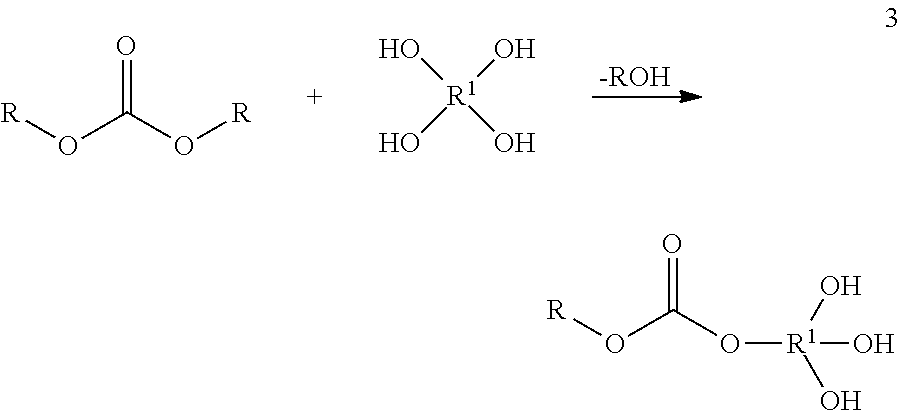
[-ROH].[R]OC(O[R])=O.O[R1](O)(O)O.[R]OC(O[R1](O)(O)O)=O
